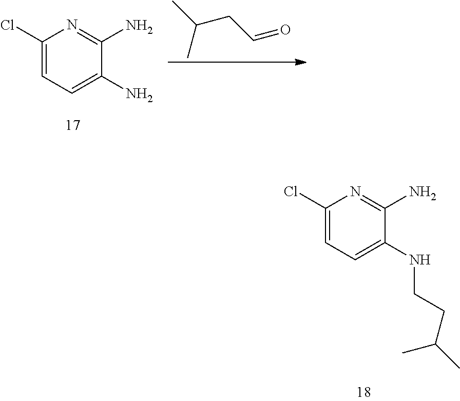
C1(Cl)=CC=C(NCCC(C)C)C(N)=N1.C1(Cl)=CC=C(N)C(N)=N1.C(CC=O)(C)C
